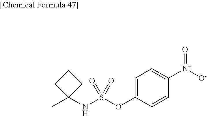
S(OC1=CC=C([N+]([O-])=O)C=C1)(=O)(=O)NC1(C)CCC1
